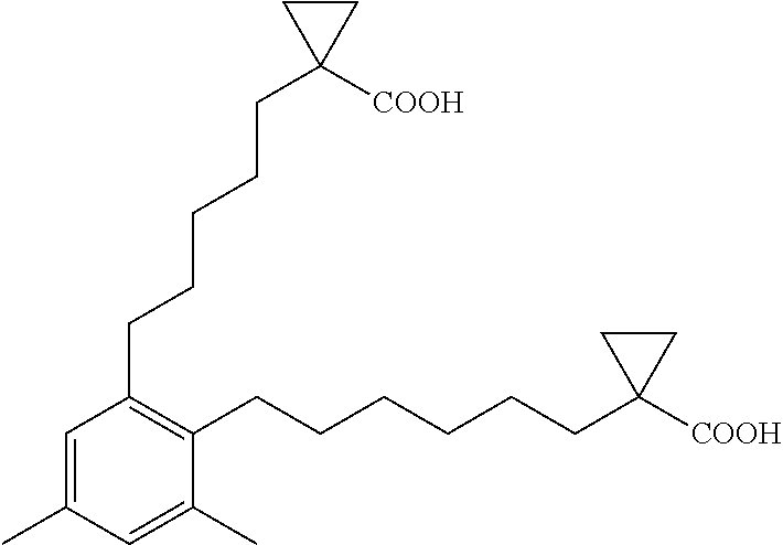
C1=C(C)C=C(C)C(CCCCCCC2([COOH])CC2)=C1CCCCCC1([COOH])CC1
